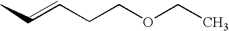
C(=CCCOCC)C
